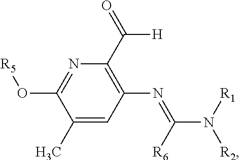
C1(C)=CC(N=C(N([R1])[R2])[R6])=C(C(=O)[H])N=C1O[R5]
